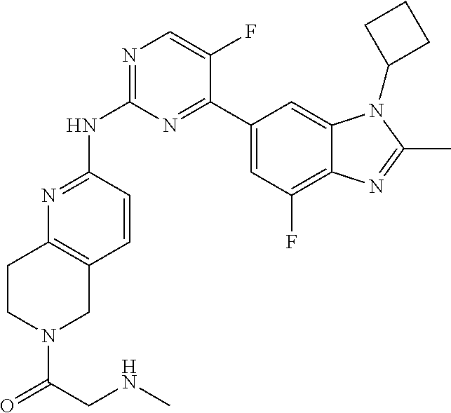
N1=C(NC2=NC=C(F)C(C3=CC(F)=C4C(=C3)N(C3CCC3)C(C)=N4)=N2)C=CC2=C1CCN(C(=O)CNC)C2
